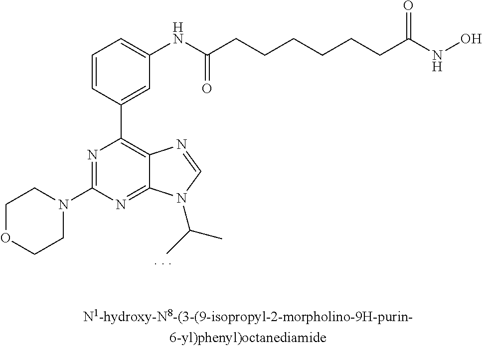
C1OCCN(C2=NC(C3=CC(NC(CCCCCCC(NO)=O)=O)=CC=C3)=C3C(=N2)N(C(C)C)C=N3)C1
